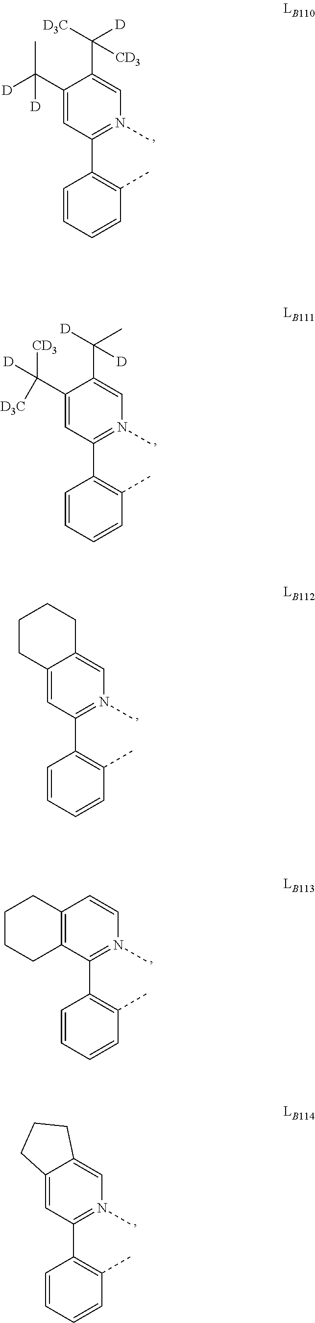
C1(C([D])(C)[D])=CC(C2=C(C)C=CC=C2)=N(C)C=C1C([D])([D3C])[CD3].C1(C([D])([CD3])[D3C])=CC(C2=C(C)C=CC=C2)=N(C)C=C1C(C)([D])[D].C12=CC(C3=C(C)C=CC=C3)=N(C)C=C1CCCC2.C12=C(C(C3=C(C)C=CC=C3)=N(C)C=C1)CCCC2.C12=CC(C3=C(C)C=CC=C3)=N(C)C=C1CCC2
